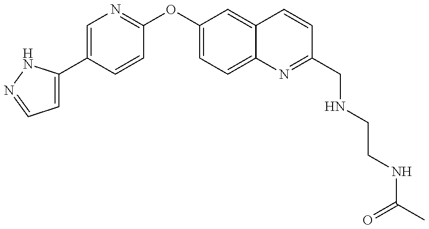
C1=C(C2=CN=C(OC3=CC=C4C(=C3)C=CC(CNCCNC(=O)C)=N4)C=C2)NN=C1
